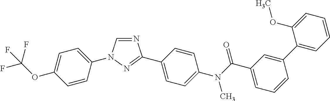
N1=CN(C2=CC=C(OC(F)(F)F)C=C2)N=C1C1=CC=C(N(C(C2=CC=CC(C3=CC=CC=C3OC)=C2)=O)C)C=C1
